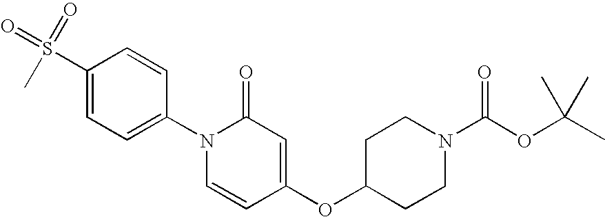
C1(S(=O)(=O)C)=CC=C(N2C=CC(OC3CCN(C(OC(C)(C)C)=O)CC3)=CC2=O)C=C1
